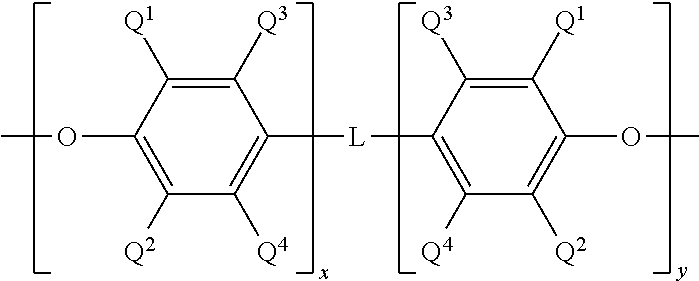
C1([Q3])=C([Q1])C(OC)=C([Q2])C([Q4])=C1[L]C1=C([Q4])C([Q2])=C(OC)C([Q1])=C1[Q3]
